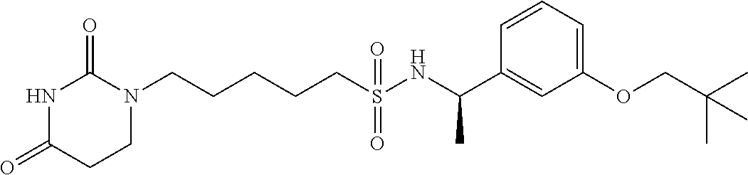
C(CCCS(NC(C1=CC(OCC(C)(C)C)=CC=C1)C)(=O)=O)CN1C(=O)NC(=O)CC1
